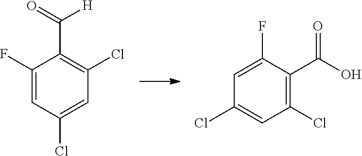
C1(F)=CC(Cl)=CC(Cl)=C1C(=O)[H].C1(Cl)=C(C(O)=O)C(F)=CC(Cl)=C1
